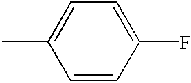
CC1=CC=C(F)C=C1
